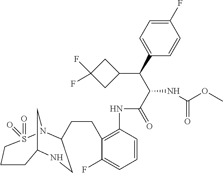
C12CN(S(=O)(=O)CCC1)C(CCC1=C(NC(C(C(C3=CC=C(F)C=C3)C3CC(F)(F)C3)NC(OC)=O)=O)C=CC=C1F)CN2
